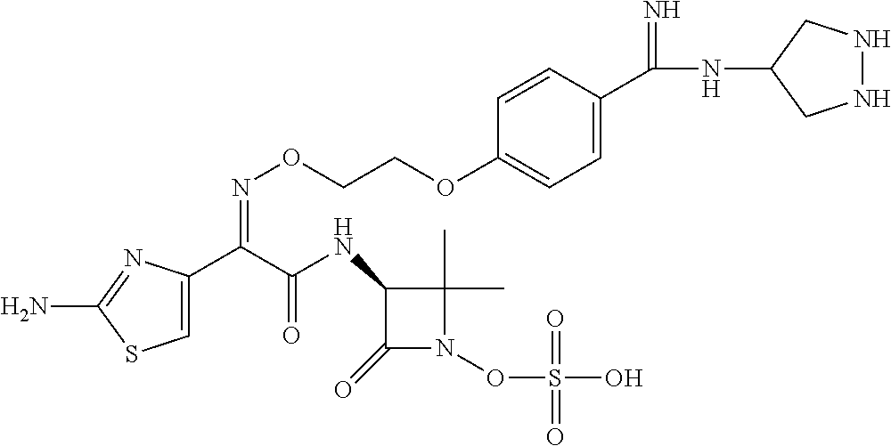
C1=C(C(C(NC2C(=O)N(OS(O)(=O)=O)C2(C)C)=O)=NOCCOC2=CC=C(C(=N)NC3CNNC3)C=C2)N=C(N)S1
